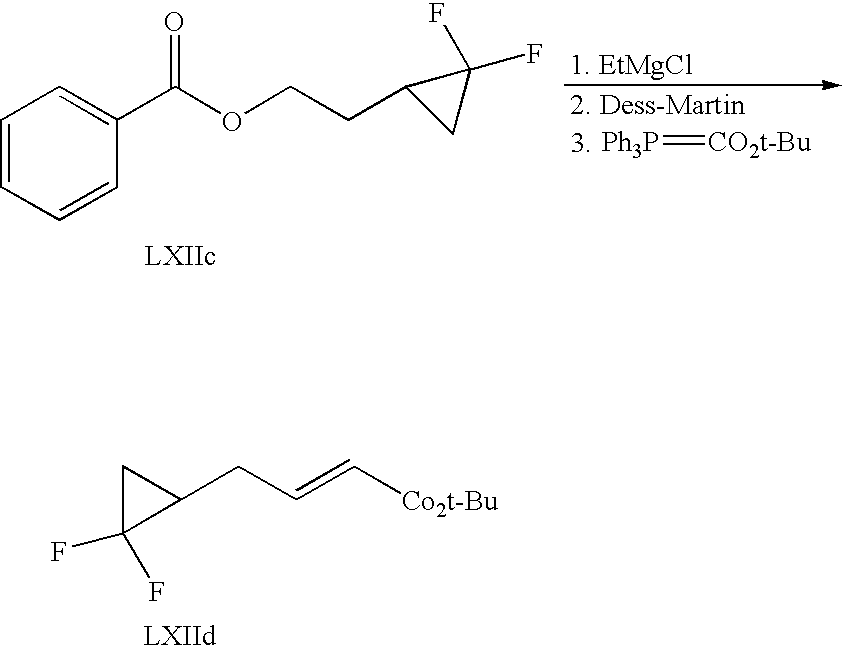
C1=CC=CC(C(OCCC2CC2(F)F)=O)=C1.[Ph3P]=[CO2t-Bu].C1(CC=C[Co2t-Bu])CC1(F)F
